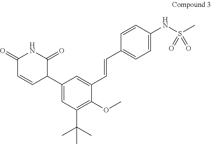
C1(=O)C=CC(C2=CC(C(C)(C)C)=C(OC)C(C=CC3=CC=C(NS(C)(=O)=O)C=C3)=C2)C(=O)N1
